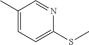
C1(C)=CC=C(SC)N=C1
